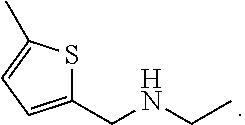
C1(CNCC)=CC=C(C)S1
